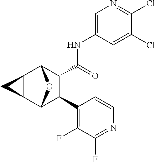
C1(NC(C2C(C3=C(F)C(F)=NC=C3)C3OC2C2C3C2)=O)=CN=C(Cl)C(Cl)=C1
